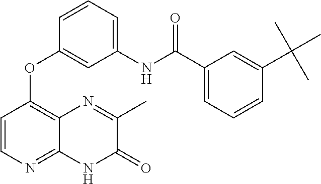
C1=C(NC(C2=CC=CC(C(C)(C)C)=C2)=O)C=C(OC2=C3C(=NC=C2)NC(=O)C(C)=N3)C=C1
